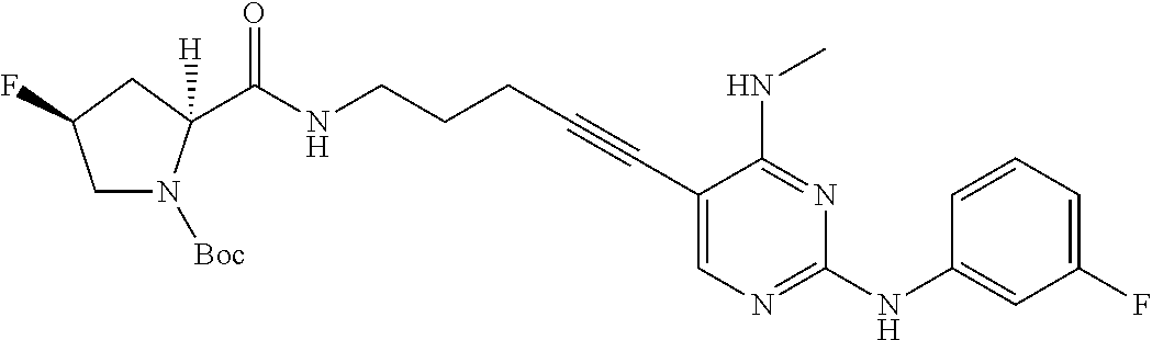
N(CCCC#CC1=CN=C(NC2=CC(F)=CC=C2)N=C1NC)C(=O)C1([H])N([Boc])CC(F)C1
